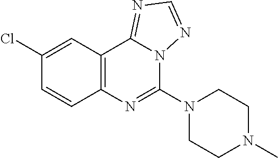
C1(Cl)=CC2=C(C=C1)N=C(N1CCN(C)CC1)N1C2=NC=N1
